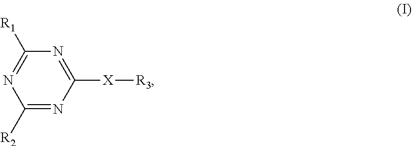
N1=C([R1])N=C([X][R3])N=C1[R2]
